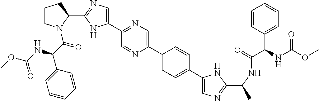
C1(C2=NC=C(C3=CC=C(C4=CN=C(C(C)NC(=O)C(C5=CC=CC=C5)NC(OC)=O)N4)C=C3)N=C2)=CN=C(C2N(C(C(C3=CC=CC=C3)NC(OC)=O)=O)CCC2)N1
